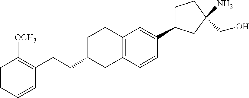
C12=C(C=CC(C3CCC(CO)(N)C3)=C1)CC(CCC1=C([OCH3])C=CC=C1)CC2
